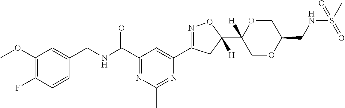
C1=CC(F)=C(OC)C=C1CNC(C1=NC(C)=NC(C2=NOC(C3([H])COC(CNS(C)(=O)=O)CO3)([H])C2)=C1)=O
